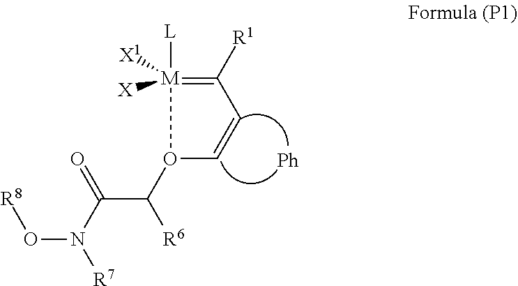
C(=O)(C(O1C=CC([R1])=[M]1([X1])([L])[X])[R6])N(O[R8])[R7]
